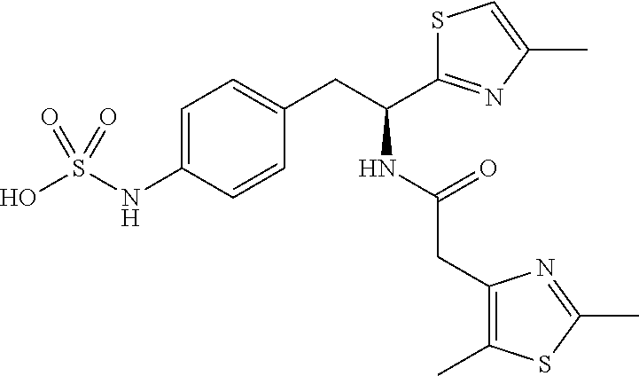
C1=C(NS(O)(=O)=O)C=CC(CC(C2=NC(C)=CS2)NC(CC2=C(C)SC(C)=N2)=O)=C1
